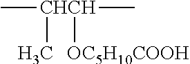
C[CHCH](C)([OC5H10COOH])C
